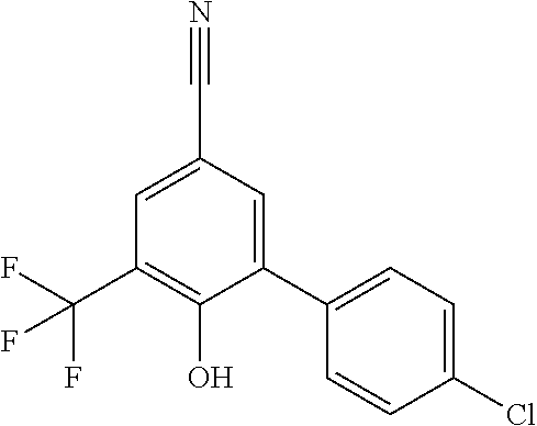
C1=C(C#N)C=C(C2=CC=C(Cl)C=C2)C(O)=C1C(F)(F)F
